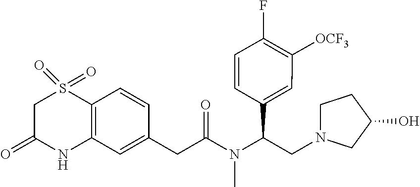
C12=C(C=C(CC(N(C(C3=CC([OCF3])=C(F)C=C3)CN3CCC(O)C3)C)=O)C=C1)NC(=O)CS2(=O)=O
